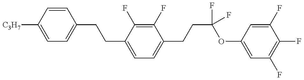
C1=C([C3H7])C=CC(CCC2=CC=C(CCC(OC3=CC(F)=C(F)C(F)=C3)(F)F)C(F)=C2F)=C1
